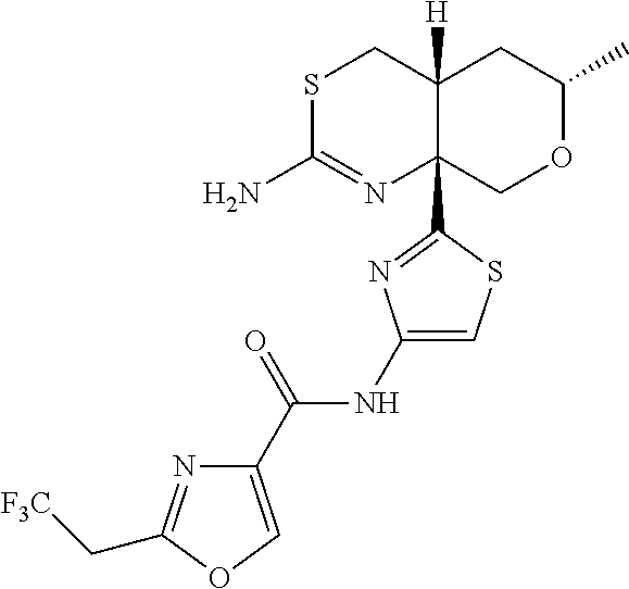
S1C(N)=NC2(C3=NC(NC(C4=COC(C[CF3])=N4)=O)=CS3)C([H])(C1)CC(C)OC2
